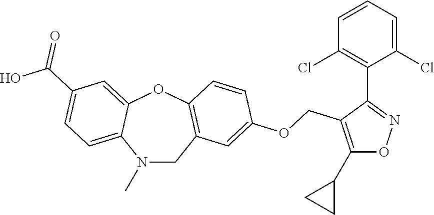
N1(C)CC2=C(OC3=CC(C(O)=O)=CC=C13)C=CC(OCC1=C(C3CC3)ON=C1C1=C(Cl)C=CC=C1Cl)=C2
